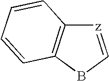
[z]1=CBC2=C1C=CC=C2
